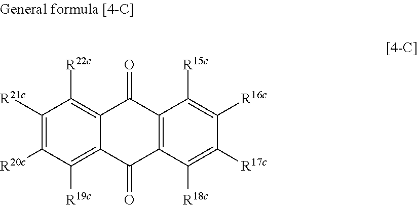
C1([R21c])=C([R20c])C([R19c])=C2C(=C1[R22c])C(=O)C1=C(C([R18c])=C([R17c])C([R16c])=C1[R15c])C2=O
